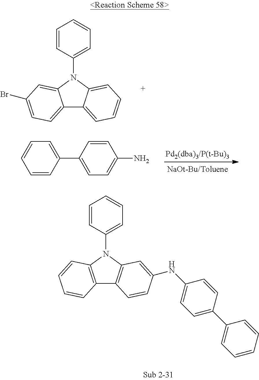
C12=CC=C(Br)C=C1N(C1=CC=CC=C1)C1=CC=CC=C21.NC1=CC=C(C2=CC=CC=C2)C=C1.C12=C(N(C3=CC=CC=C3)C3=C1C=CC(NC1=CC=C(C4=CC=CC=C4)C=C1)=C3)C=CC=C2
